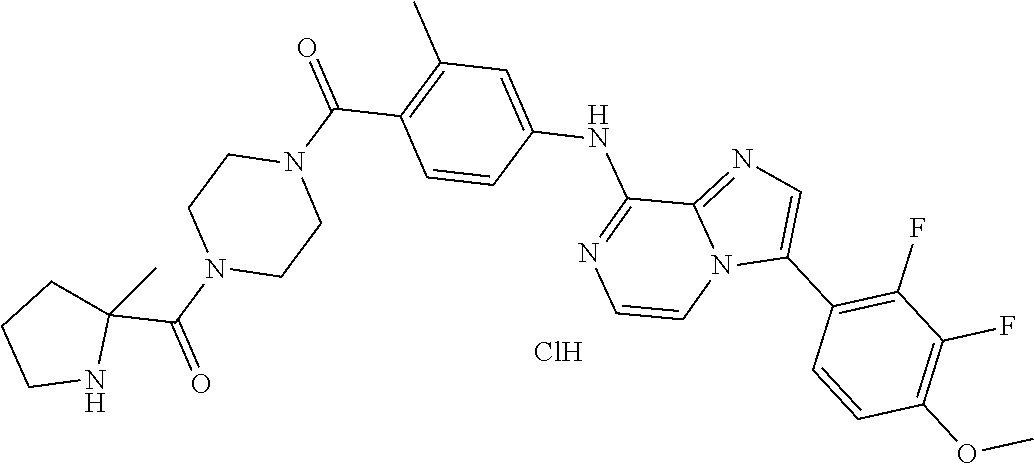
C1(F)=C(C2=CN=C3N2C=CN=C3NC2=CC(C)=C(C(=O)N3CCN(C(C4(C)CCCN4)=O)CC3)C=C2)C=CC(OC)=C1F.Cl
